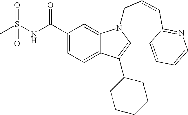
C12=CC=C(C(NS(C)(=O)=O)=O)C=C1N1C(=C2C2CCCCC2)C2=CC=CN=C2C=CC1
